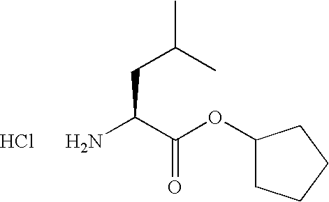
C(CC(C)C)(N)C(OC1CCCC1)=O.Cl
